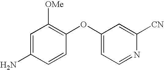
C1=CC(OC2=CC=NC([CN])=C2)=C([OMe])C=C1N
